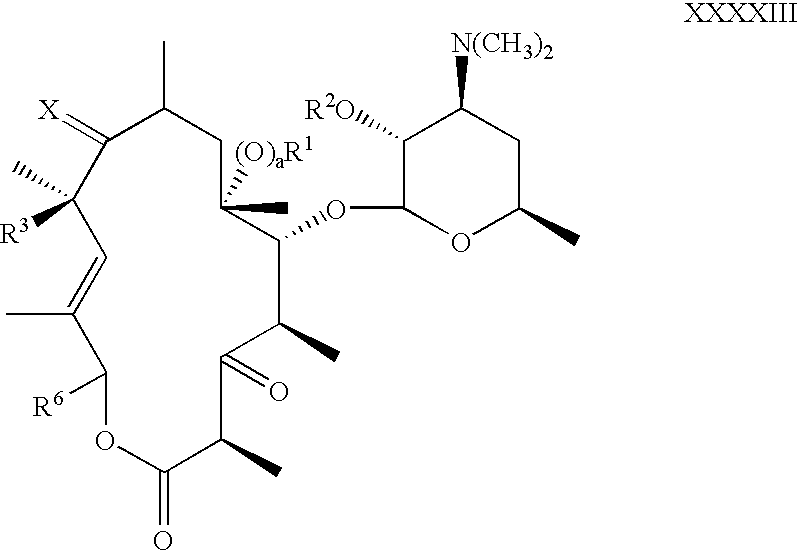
C1(C)([(O)aR1])CC(C)C(=[X])C([R3])(C)C=C(C)C([R6])OC(=O)C(C)C(=O)C(C)C1OC1OC(C)CC([N(CH3)2])C1[R2O]
